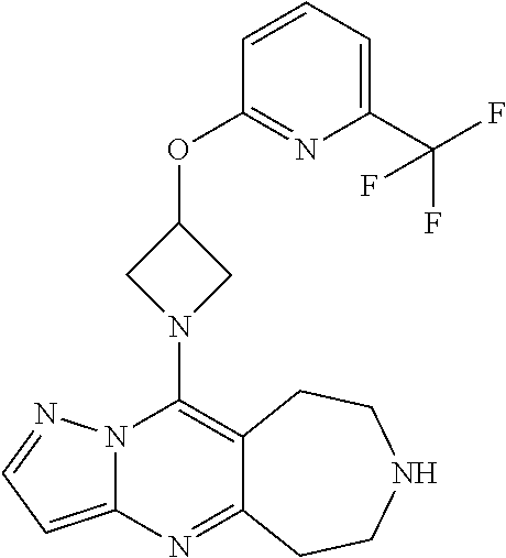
N12C(=CC=N1)N=C1C(=C2N2CC(OC3=NC(C(F)(F)F)=CC=C3)C2)CCNCC1
